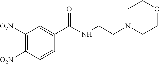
O=C(C1=CC([O2N])=C([O2N])C=C1)NCCN1CCOCC1
